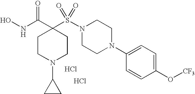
ONC(C1(S(N2CCN(C3=CC=C(O[CF3])C=C3)CC2)(=O)=O)CCN(C2CC2)CC1)=O.Cl.Cl
